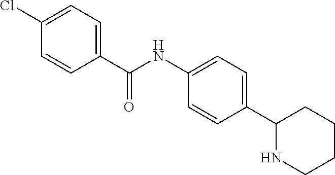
C1(C(NC2=CC=C(C3NCCCC3)C=C2)=O)=CC=C(Cl)C=C1
